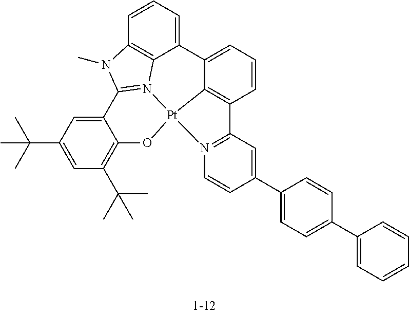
C1=C(C(C)(C)C)C=C2C(=C1C(C)(C)C)O[Pt]13N4=C2N(C)C2=C4C(=CC=C2)C2=CC=CC(=C21)C1=N3C=CC(C2=CC=C(C3=CC=CC=C3)C=C2)=C1
